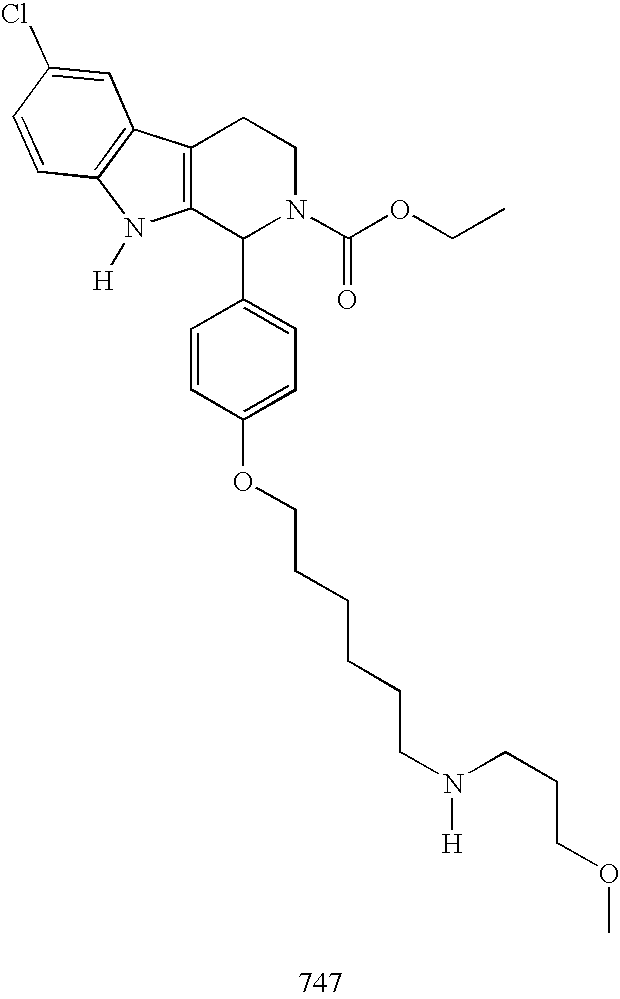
C12=C(C(C3=CC=C(OCCCCCCN([H])CCCOC)C=C3)N(C(OCC)=O)CC1)N([H])C1=C2C=C(Cl)C=C1
